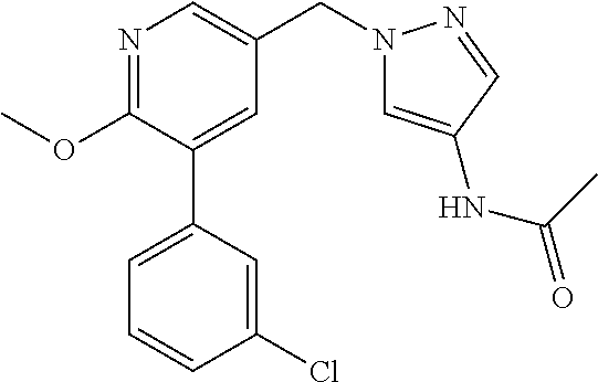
C1(OC)=NC=C(CN2C=C(NC(=O)C)C=N2)C=C1C1=CC=CC(Cl)=C1
